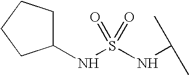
C1(NS(NC(C)C)(=O)=O)CCCC1
